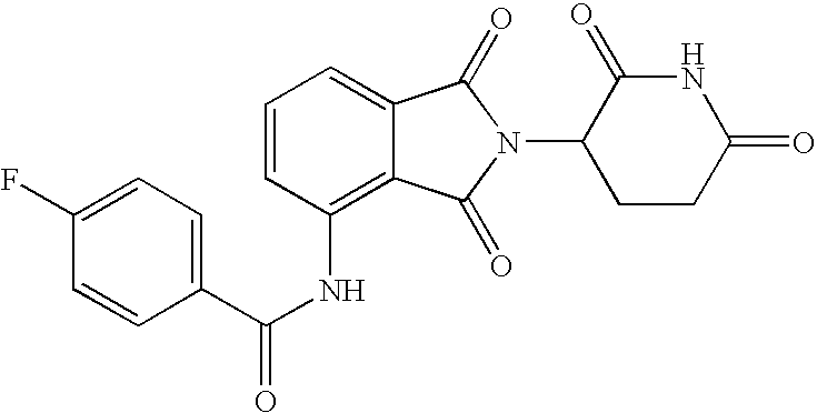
C1=CC=C2C(=C1NC(C1=CC=C(F)C=C1)=O)C(=O)N(C1CCC(=O)NC1=O)C2=O
